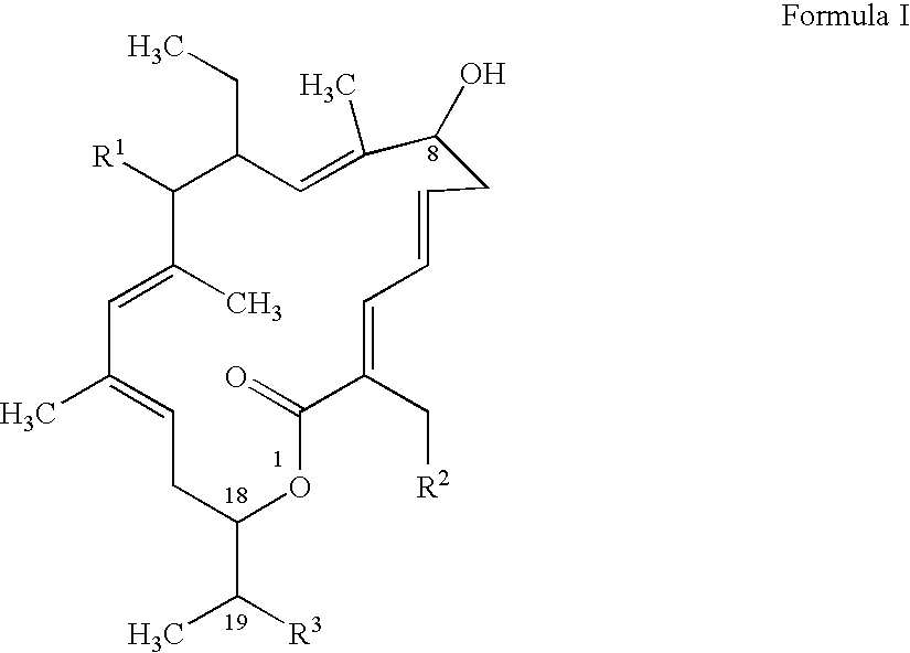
C1=C(C)C=C(C)C([R1])C(CC)C=C(C)C(O)CC=CC=C(C[R2])C(=O)OC(C([R3])C)C1
